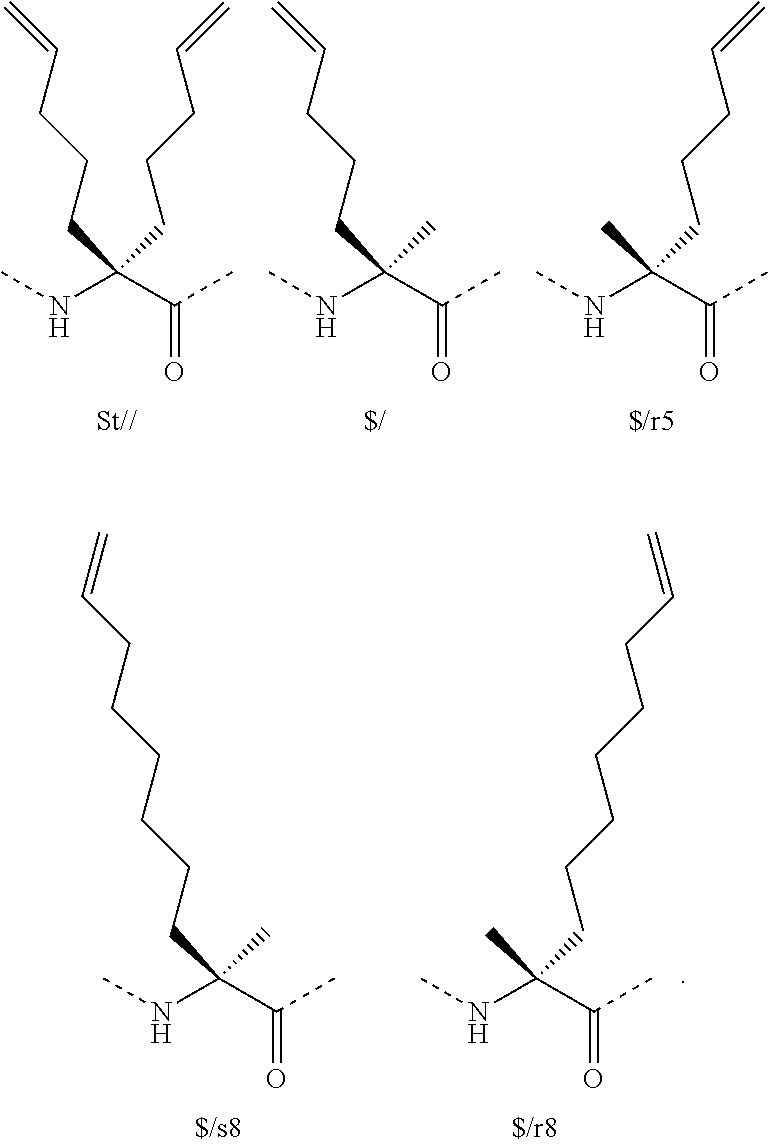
CC(CCCC=C)(C(C)=O)NC.C(CCC=C)C(CCCC=C)(C(C)=O)NC.C(CCC=C)C(C)(C(C)=O)NC.C(CCCCCC=C)C(C)(C(C)=O)NC.CC(CCCCCCC=C)(C(C)=O)NC
